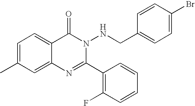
C1=C(C)C=C2C(=C1)C(=O)N(NCC1=CC=C(Br)C=C1)C(C1=C(F)C=CC=C1)=N2
